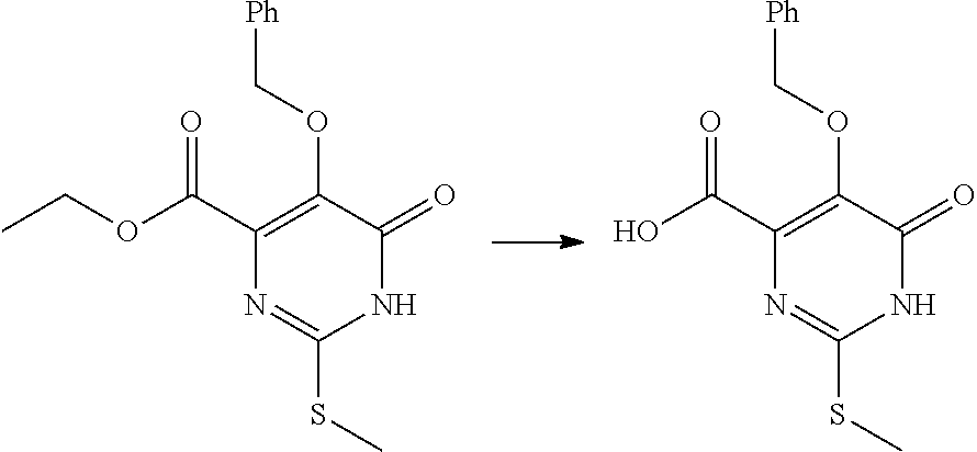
N1C(=O)C(OC[Ph])=C(C(OCC)=O)N=C1SC.N1C(=O)C(OC[Ph])=C(C(O)=O)N=C1SC
